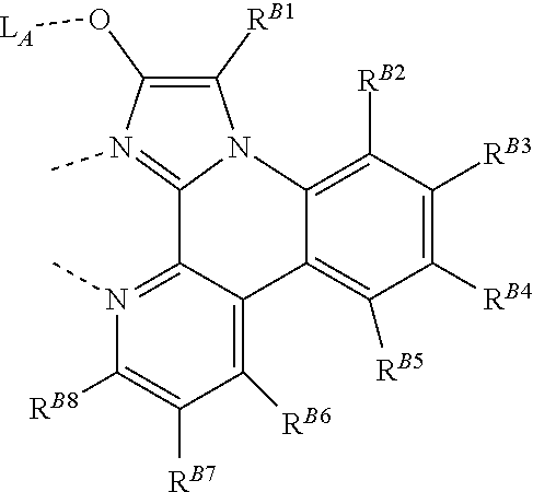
N12C([RB1])=C(O[LA])N(C)=C1C1=N(C)C([RB8])=C([RB7])C([RB6])=C1C1=C([RB5])C([RB4])=C([RB3])C([RB2])=C21
